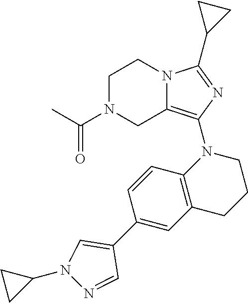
C1N(C(C)=O)CC2=C(N3C4=C(CCC3)C=C(C3=CN(C5CC5)N=C3)C=C4)N=C(C3CC3)N2C1
